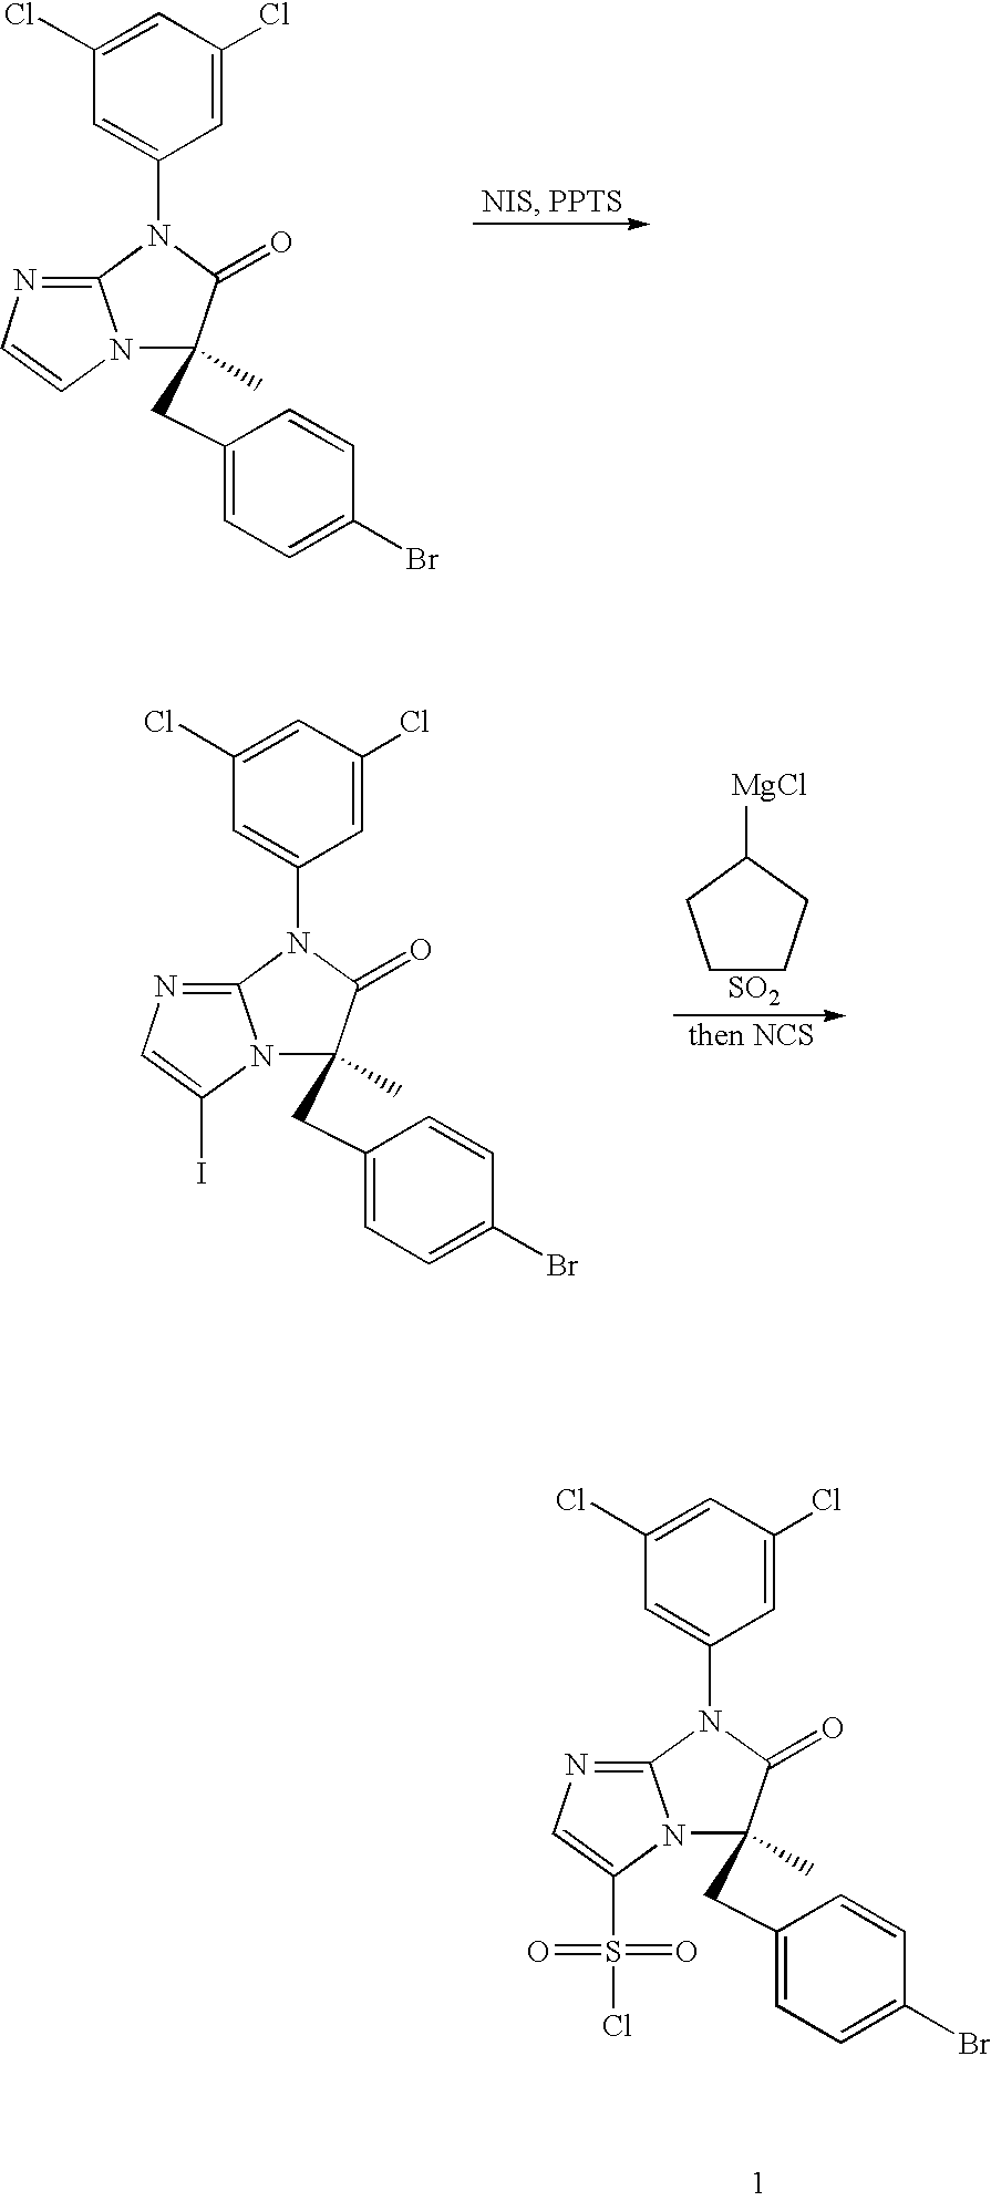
C1(Cl)=CC(Cl)=CC(N2C(=O)C(CC3=CC=C(Br)C=C3)(C)N3C2=NC=C3)=C1.C1(Cl)=CC(Cl)=CC(N2C(=O)C(CC3=CC=C(Br)C=C3)(C)N3C2=NC=C3I)=C1.C1CCC([MgCl])C1.[SO2].C1(Cl)=CC(Cl)=CC(N2C(=O)C(CC3=CC=C(Br)C=C3)(C)N3C2=NC=C3S(=O)(=O)Cl)=C1
